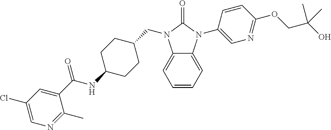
C1=CC=C2C(=C1)N(CC1CCC(NC(C3=CC(Cl)=CN=C3C)=O)CC1)C(=O)N2C1=CN=C(OCC(O)(C)C)C=C1
